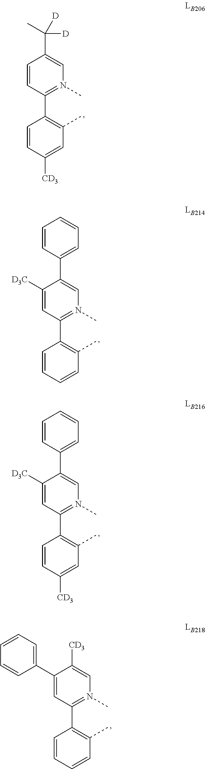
C1=CC([CD3])=CC(C)=C1C1=N(C)C=C(C([D])([D])C)C=C1.C1=CC=CC(C)=C1C1=N(C)C=C(C2=CC=CC=C2)C([D3C])=C1.C1=CC([CD3])=CC(C)=C1C1=N(C)C=C(C2=CC=CC=C2)C([D3C])=C1.C1=CC=CC(C)=C1C1=N(C)C=C([CD3])C(C2=CC=CC=C2)=C1
